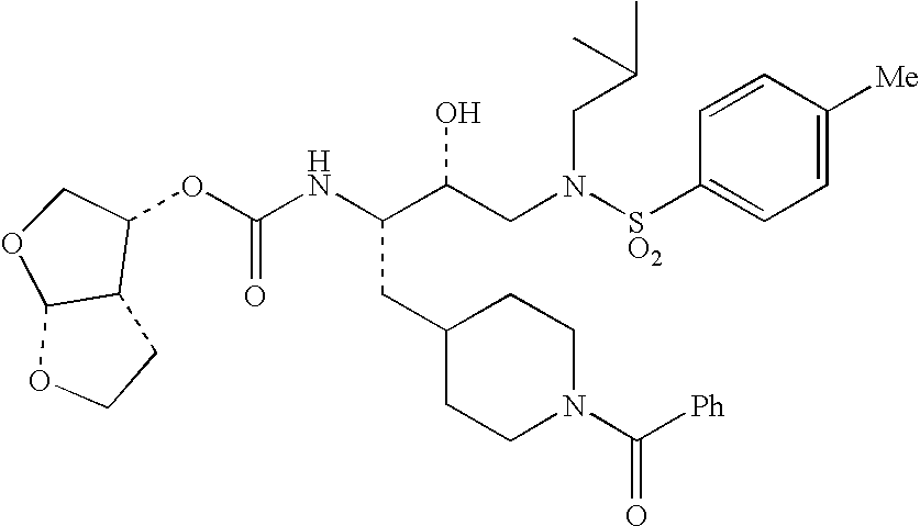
C(NC(C(CN([SO2]C1=CC=C([Me])C=C1)CC(C)C)O)CC1CCN(C([Ph])=O)CC1)(=O)OC1C2C(OC1)OCC2
